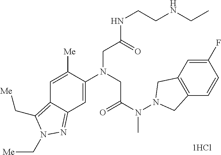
C1=C([Me])C(N(CC(N(N2CC3=C(C2)C=C(F)C=C3)C)=O)CC(NCCNCC)=O)=CC2=NN(C[Me])C(C[Me])=C12.[1HCl]
